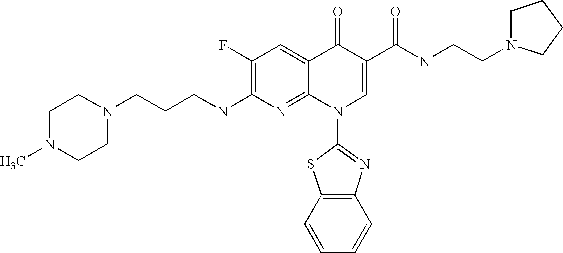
C1N(C)CCN(CCCNC2=C(F)C=C3C(=N2)N(C2=NC4=C(S2)C=CC=C4)C=C(C(NCCN2CCCC2)=O)C3=O)C1
